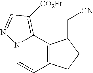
N12C=CC3=C(C1=C([CO2Et])C=N2)C(C[CN])CC3
